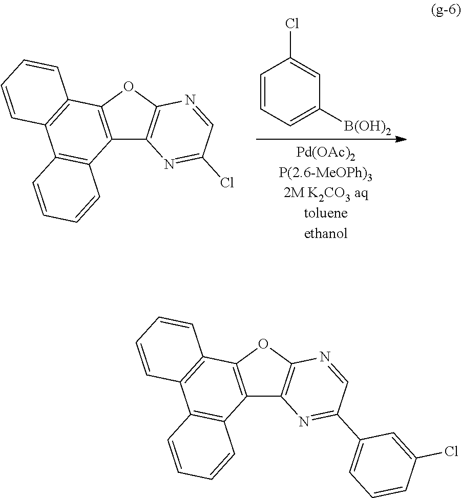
C1=CC=C([B(OH)2])C=C1Cl.C12=C(OC3=C1N=C(Cl)C=N3)C1=C(C3=C2C=CC=C3)C=CC=C1.C12=C(OC3=C1N=C(C1=CC=CC(Cl)=C1)C=N3)C1=C(C3=C2C=CC=C3)C=CC=C1
